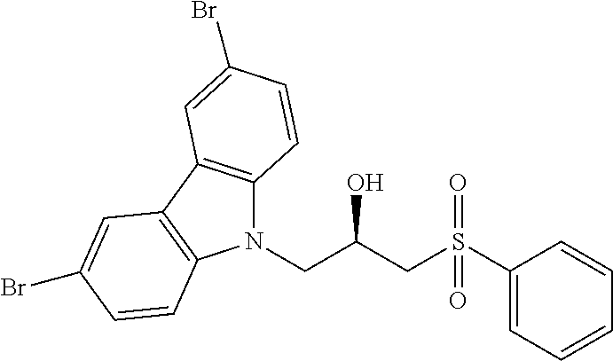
N1(CC(O)CS(C2=CC=CC=C2)(=O)=O)C2=C(C3=C1C=CC(Br)=C3)C=C(Br)C=C2
